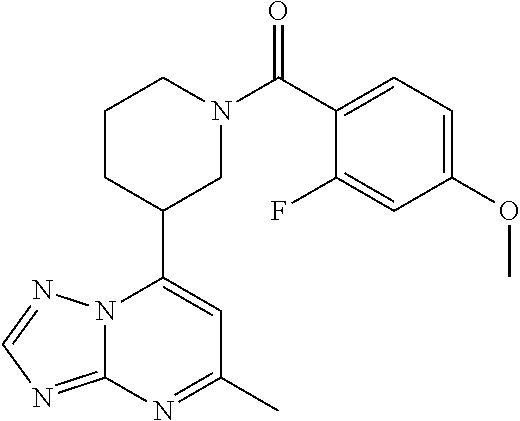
N12C(=NC=N1)N=C(C)C=C2C1CN(C(=O)C2=CC=C(OC)C=C2F)CCC1
